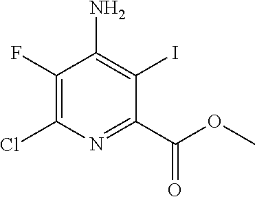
C1(F)=C(Cl)N=C(C(OC)=O)C(I)=C1N
